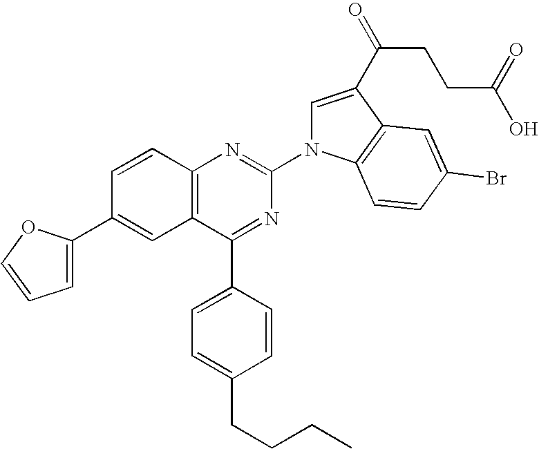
C12=C(C=CC(C3=CC=CO3)=C1)N=C(N1C=C(C(=O)CCC(=O)O)C3=C1C=CC(Br)=C3)N=C2C1=CC=C(CCCC)C=C1
